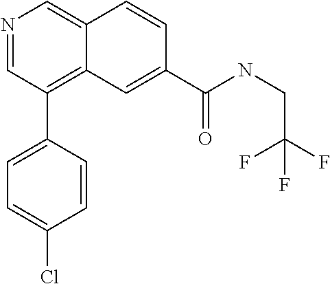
N1=CC(C2=CC=C(Cl)C=C2)=C2C(=C1)C=CC(C(NCC(F)(F)F)=O)=C2
